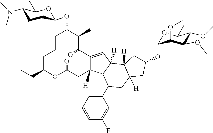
C1C(CC)OC(=O)CC2([H])C(=CC3([H])C2C(C2=CC=CC(F)=C2)CC2([H])C3([H])CC(OC3OC(C)C(OC)C(OC)C3OC)C2)C(=O)C(C)C(OC2CCC(N(C)C)C(C)O2)CC1
